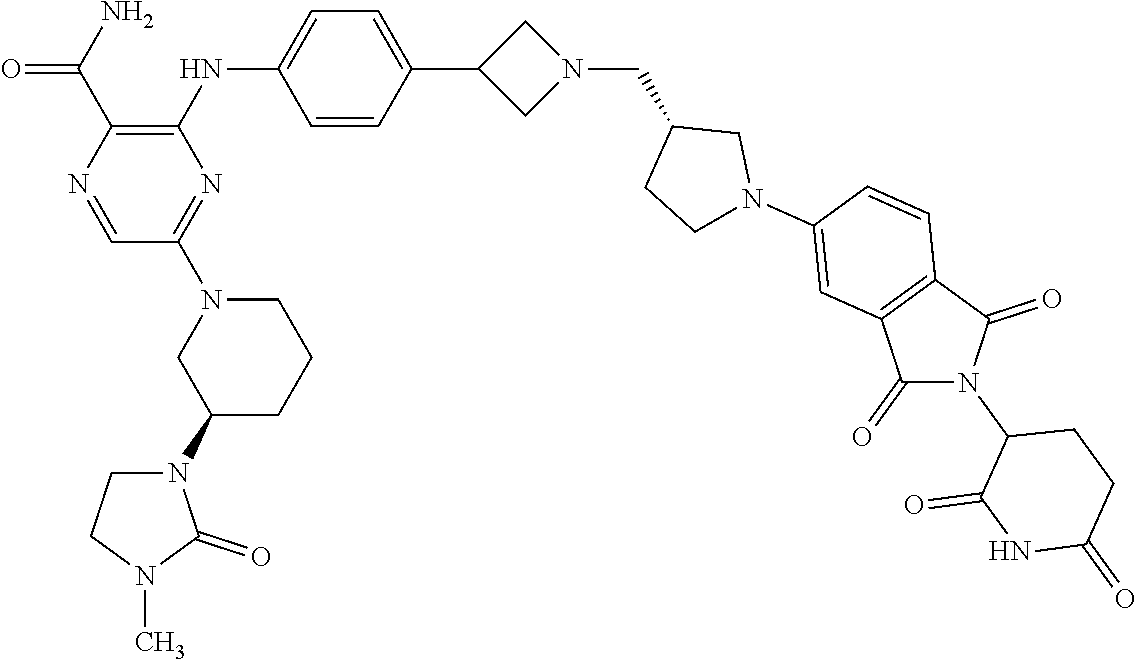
N1(C2CCCN(C3=NC(NC4=CC=C(C5CN(CC6CCN(C7=CC8=C(C=C7)C(=O)N(C7CCC(=O)NC7=O)C8=O)C6)C5)C=C4)=C(C(=O)N)N=C3)C2)CCN(C)C1=O
